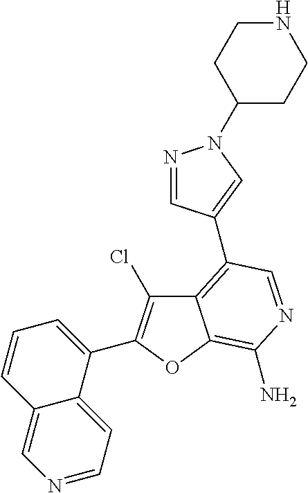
C12=CN=CC=C1C(C1=C(Cl)C3=C(C4=CN(C5CCNCC5)N=C4)C=NC(N)=C3O1)=CC=C2
